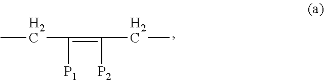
CCC([P1])=C([P2])CC
